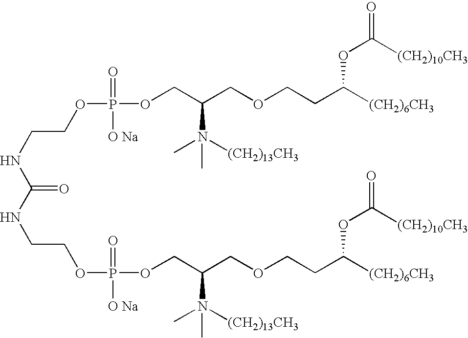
C(=O)(NCCOP(OCC(COCCC([(CH2)6CH3])OC(=O)[(CH2)10CH3])N([(CH2)13CH3])(C)C)(=O)[O Na])NCCOP(OCC(COCCC([(CH2)6CH3])OC(=O)[(CH2)10CH3])N([(CH2)13CH3])(C)C)(=O)[O Na]
